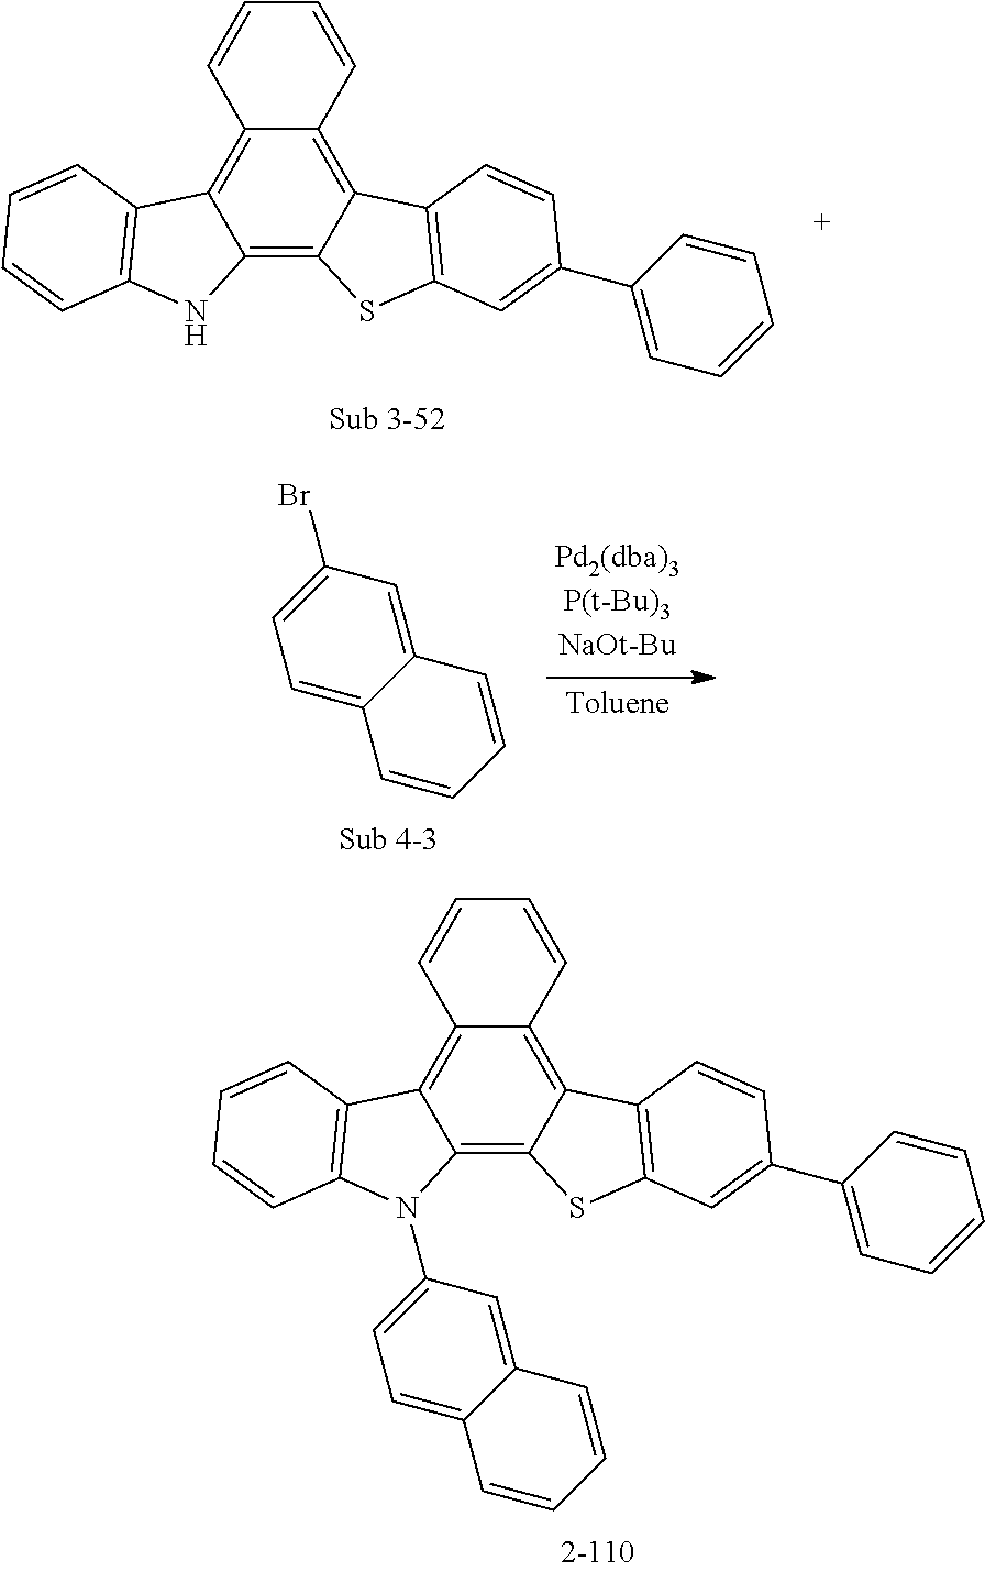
C12=C3C(=C4C(=C1C1=C(S2)C=C(C2=CC=CC=C2)C=C1)C=CC=C4)C1=C(N3C2=CC=C3C(=C2)C=CC=C3)C=CC=C1.C12=C3C(=C4C(=C1C1=C(S2)C=C(C2=CC=CC=C2)C=C1)C=CC=C4)C1=C(N3)C=CC=C1.C1=C2C(=CC(Br)=C1)C=CC=C2
